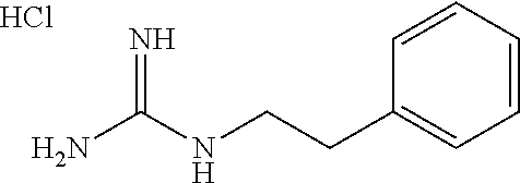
C1=CC=CC=C1CCNC(N)=N.Cl
